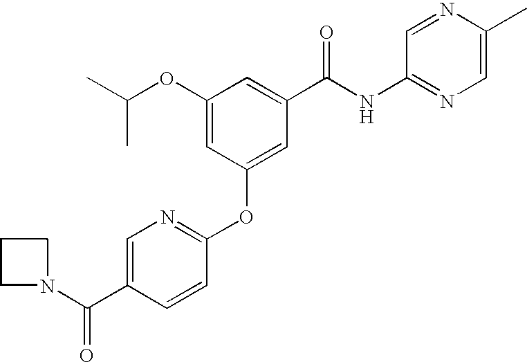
C(OC1=CC(OC2=NC=C(C(N3CCC3)=O)C=C2)=CC(C(NC2=NC=C(C)N=C2)=O)=C1)(C)C
